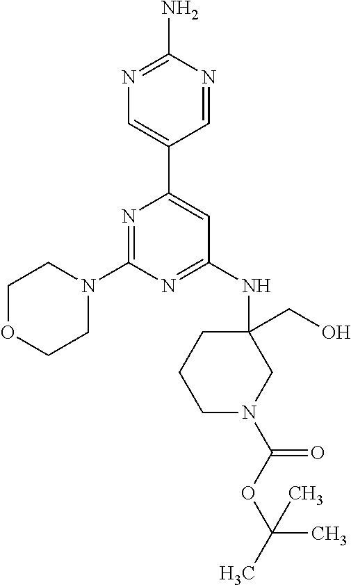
N1=C(N2CCOCC2)N=C(NC2(CO)CCCN(C(OC(C)(C)C)=O)C2)C=C1C1=CN=C(N)N=C1
